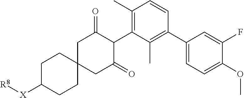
C1(C)=C(C2C(=O)CC3(CC2=O)CCC([X][R8])CC3)C(C)=C(C2=CC=C(OC)C(F)=C2)C=C1
